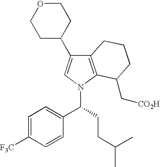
C12=C(N(C(C3=CC=C([F3C])C=C3)CCC(C)C)C=C1C1CCOCC1)C(C[CO2H])CCC2
